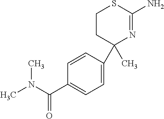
C1CC(C)(C2=CC=C(C(N(C)C)=O)C=C2)N=C(N)S1
